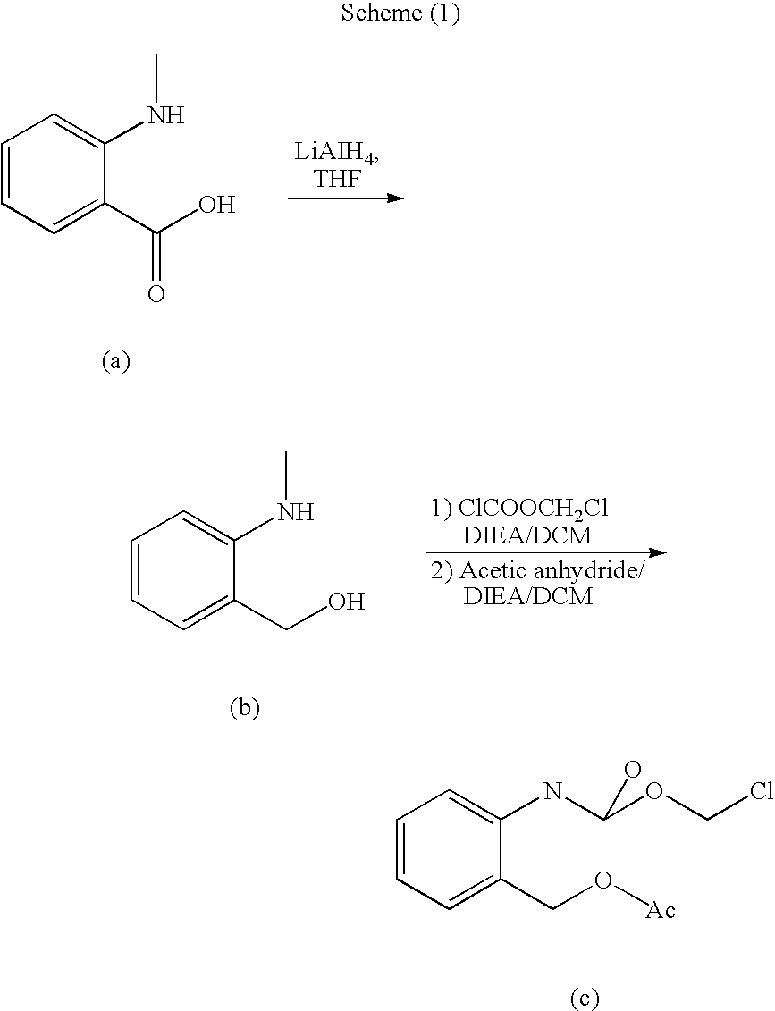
C1=CC=C(C(O)=O)C(NC)=C1.C1=CC=C(CO)C(NC)=C1.C1=CC=C(CO[Ac])C(NC(OCCl)O)=C1
